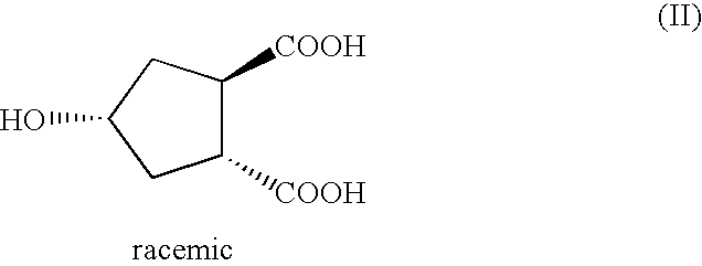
C1([COOH])C([COOH])CC(O)C1
